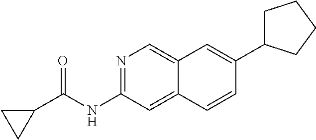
N1=C(NC(C2CC2)=O)C=C2C(=C1)C=C(C1CCCC1)C=C2
